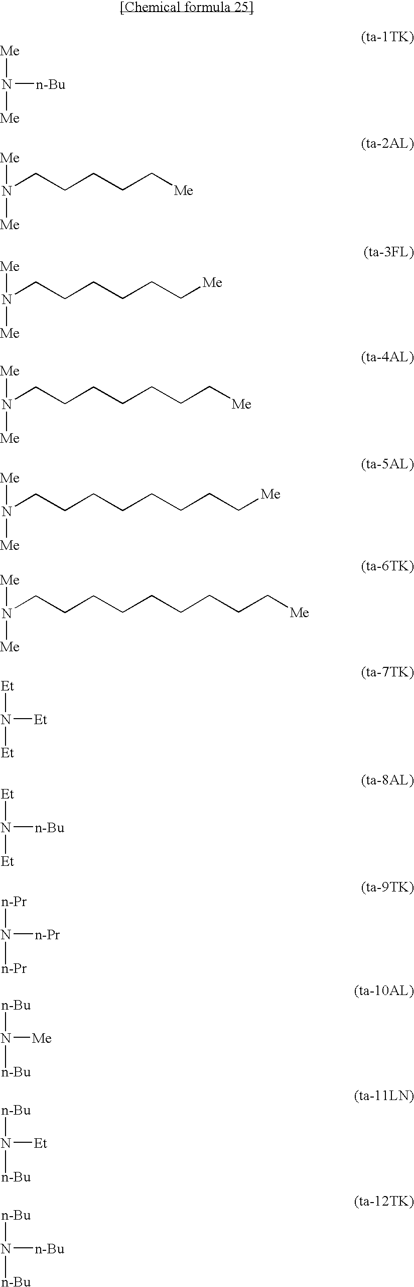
N([n-Bu])([Me])[Me].N([Et])([Et])[Et].N([n-Bu])([Et])[Et].N([n-Pr])([n-Pr])[n-Pr].N([Me])([n-Bu])[n-Bu].N([Et])([n-Bu])[n-Bu].N([n-Bu])([n-Bu])[n-Bu].N([Me])([Me])CCCCC[Me].N([Me])([Me])CCCCCC[Me].N([Me])([Me])CCCCCCC[Me].N([Me])([Me])CCCCCCCC[Me].N([Me])([Me])CCCCCCCCC[Me]
